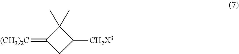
C1(=[(CH3)2C])CC([CH2X3])C1(C)C
